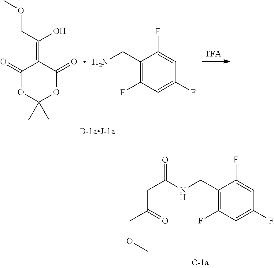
C1(CNC(CC(COC)=O)=O)=C(F)C=C(F)C=C1F.C1(=O)OC(C)(C)OC(=O)C1=C(O)COC.C1(CN)=C(F)C=C(F)C=C1F
